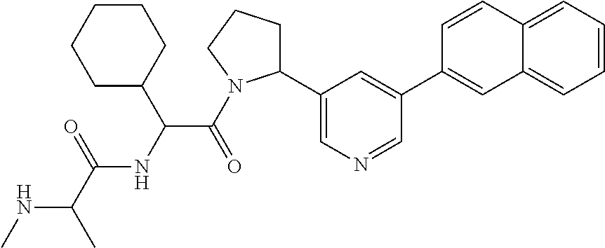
N(C(C)C(=O)NC(C(=O)N1C(C2=CN=CC(C3=CC4=CC=CC=C4C=C3)=C2)CCC1)C1CCCCC1)C
